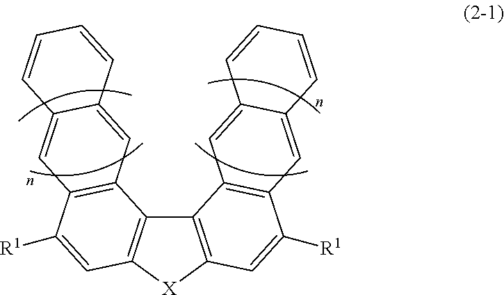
C12=C([X]C3=C1C1=C(C([R1])=C3)C=C3C(=C1)C=CC=C3)C=C([R1])C1=C2C=C2C(=C1)C=CC=C2
